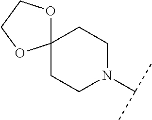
N1(C(C)C)CCC2(CC1)OCCO2
